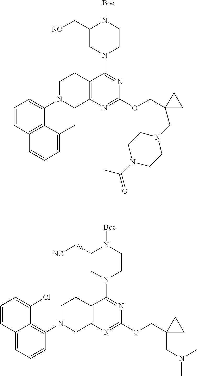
C12=C(N=C(OCC3(CN4CCN(C(=O)C)CC4)CC3)N=C1N1CCN([Boc])C(C[NC])C1)CN(C1=CC=CC3=C1C(C)=CC=C3)CC2.C12=C(N=C(OCC3(CN(C)C)CC3)N=C1N1CCN([Boc])C(C[NC])C1)CN(C1=C3C(=CC=C1)C=CC=C3Cl)CC2
